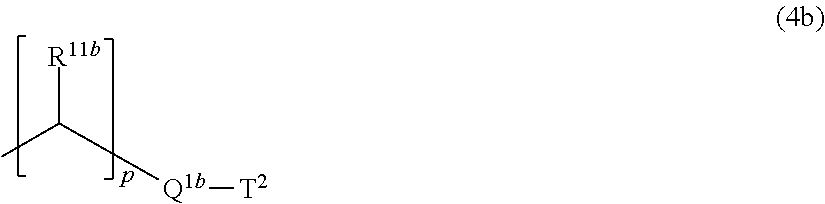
[R11b]C([Q1b][T2])C
